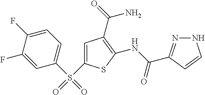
C1=C(F)C(F)=CC(S(C2=CC(C(N)=O)=C(NC(=O)C3=NNC=C3)S2)(=O)=O)=C1
